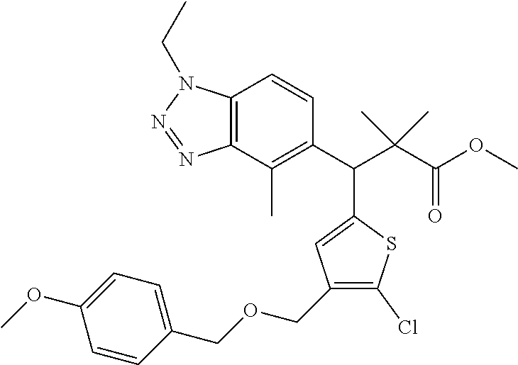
C12=C(C(C)=C(C(C(C(OC)=O)(C)C)C3=CC(COCC4=CC=C(OC)C=C4)=C(Cl)S3)C=C1)N=NN2CC
